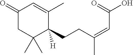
C1(=O)CC(C)(C)C(CCC(=CC(O)=O)C)([H])C(C)=C1
